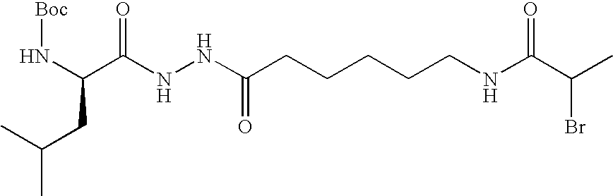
[Boc]NC(C(NNC(=O)CCCCCNC(C(C)Br)=O)=O)CC(C)C
